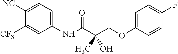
C1(NC(C(COC2=CC=C(F)C=C2)(O)C)=O)=CC=C([NC])C([CF3])=C1
